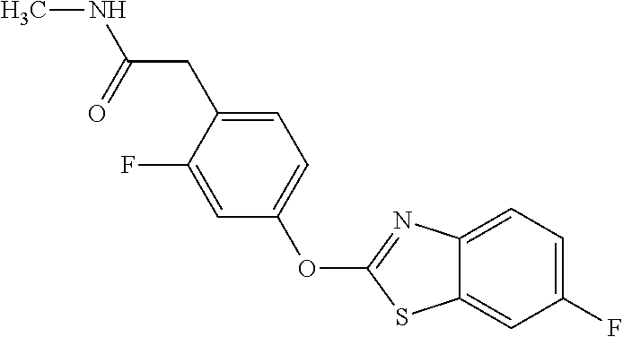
C1=C(CC(NC)=O)C(F)=CC(OC2=NC3=CC=C(F)C=C3S2)=C1
